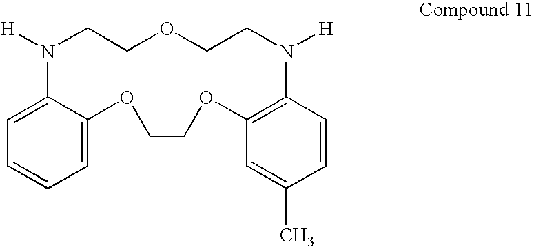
C1=C2C(=CC=C1)OCCOC1=C(C=CC(C)=C1)N([H])CCOCCN2[H]
